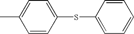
C1(SC2=CC=CC=C2)=CC=C(C)C=C1
